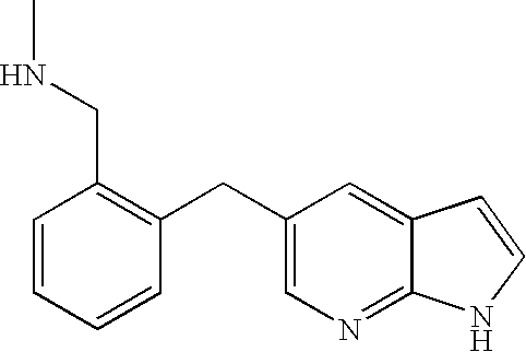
C1=CC=CC(CC2=CN=C3C(=C2)C=CN3)=C1CNC
